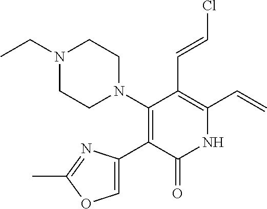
C(C1=C(C=CCl)C(N2CCN(CC)CC2)=C(C2=COC(C)=N2)C(=O)N1)=C
